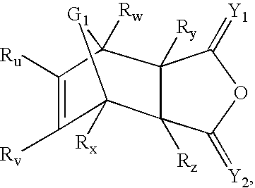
C12([Rx])C([Rv])=C([Ru])C([Rw])([G1]1)C1([Ry])C2([Rz])C(=[Y2])OC1=[Y1]
